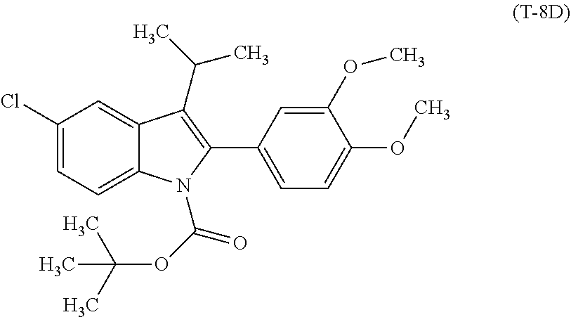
C1(Cl)=CC=C2C(=C1)C(C(C)C)=C(C1=CC=C(OC)C(OC)=C1)N2C(OC(C)(C)C)=O
